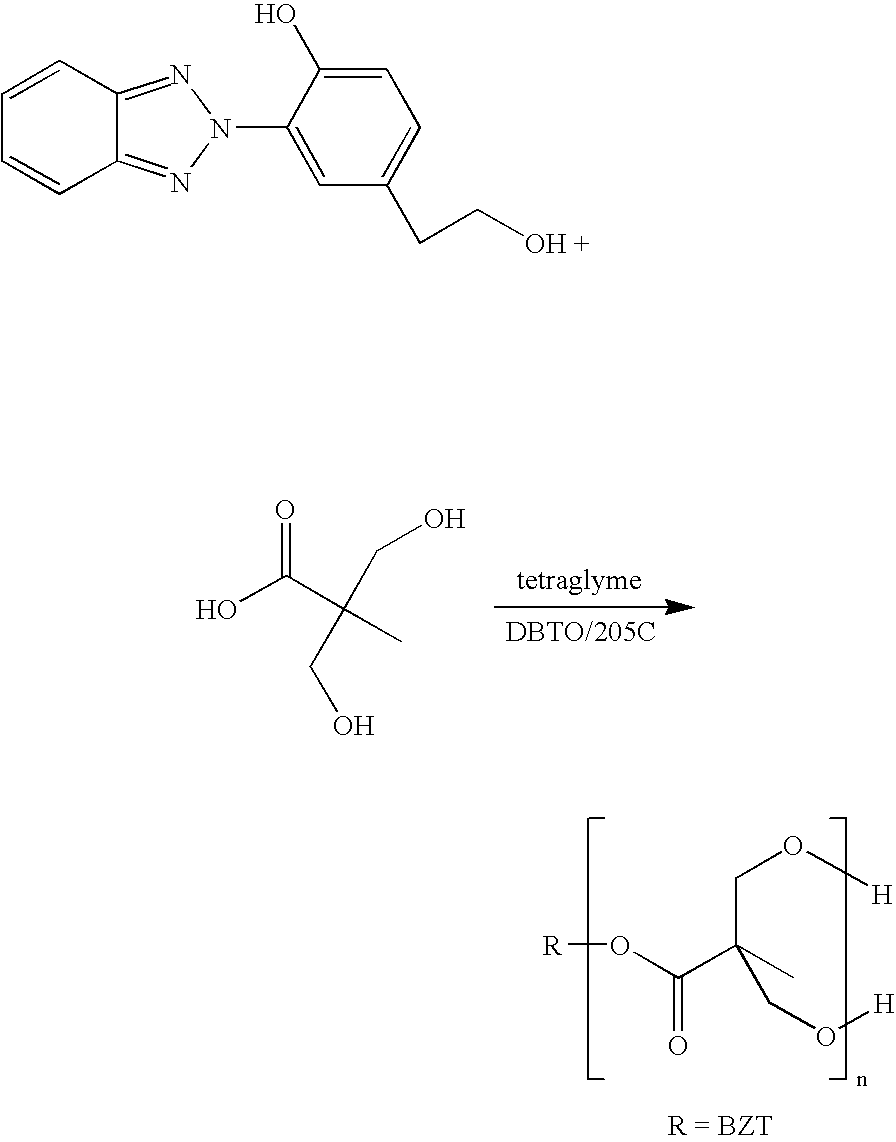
OC(C(CO)(C)CO)=O.[R]OC(C(CO[H])(C)CO[H])=O.C1=CC2=NN(C3=CC(CC[OH +])=CC=C3O)N=C2C=C1
